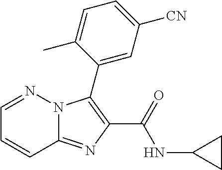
C12=NC(C(=O)NC3CC3)=C(C3=CC([CN])=CC=C3C)N1N=CC=C2
